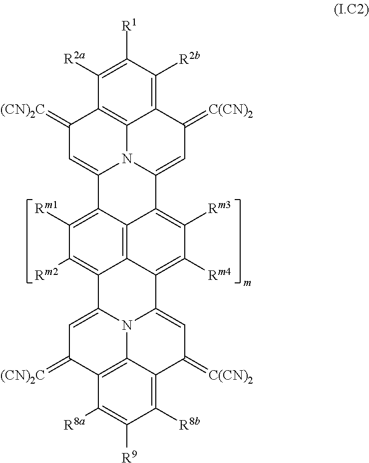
C12=C([R2b])C([R1])=C([R2a])C3=C1N1C(=CC2=[C(CN)2])C2=C([Rm3])C([Rm4])=C4C5=C2C(=C([Rm1])C([Rm2])=C5C2=CC(=[(CN)2C])C5=C6N2C4=CC(=[C(CN)2])C6=C([R8b])C([R9])=C5[R8a])C1=CC3=[(CN)2C]
